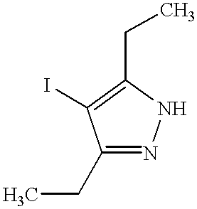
C1(CC)=NNC(CC)=C1I
